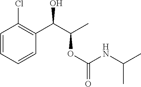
C1=CC(Cl)=C(C(C(C)OC(=O)NC(C)C)O)C=C1
